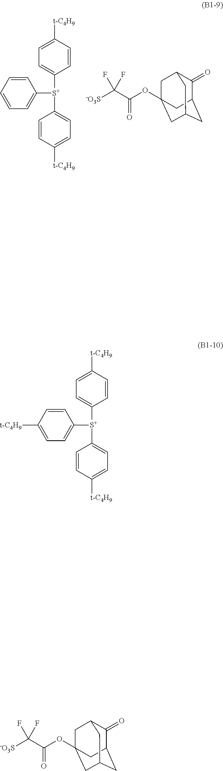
C1([S+](C2=CC=C([t-C4H9])C=C2)C2=CC=CC=C2)=CC=C([t-C4H9])C=C1.[-O3S]C(C(OC12CC3C(=O)C(CC(C1)C3)C2)=O)(F)F.C1([S+](C2=CC=C([t-C4H9])C=C2)C2=CC=C([t-C4H9])C=C2)=CC=C([t-C4H9])C=C1.[-O3S]C(C(OC12CC3C(=O)C(CC(C1)C3)C2)=O)(F)F
